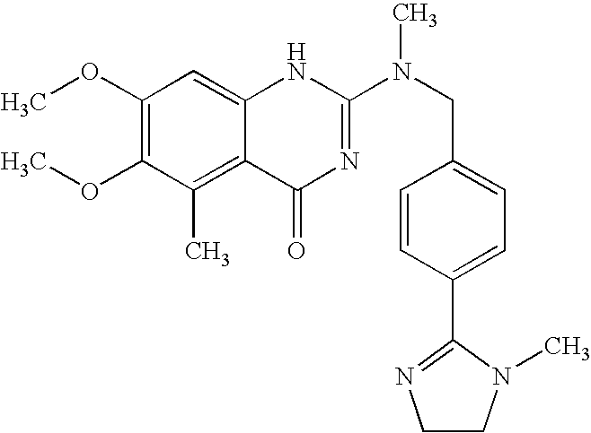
C1(OC)=C(OC)C(C)=C2C(=C1)NC(N(CC1=CC=C(C3=NCCN3C)C=C1)C)=NC2=O
